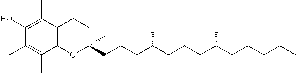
C1(C)=C(O)C(C)=C(C)C2=C1CCC(CCCC(CCCC(CCCC(C)C)C)C)(C)O2
